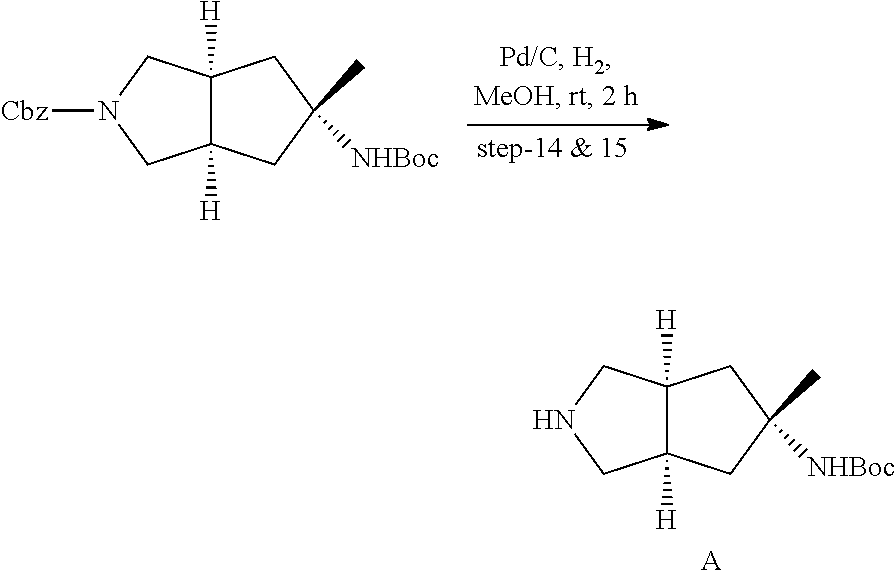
C12([H])C([H])(CC(C)([NHBoc])C1)CN([Cbz])C2.C12([H])C([H])(CC(C)([NHBoc])C1)CNC2.[A]
